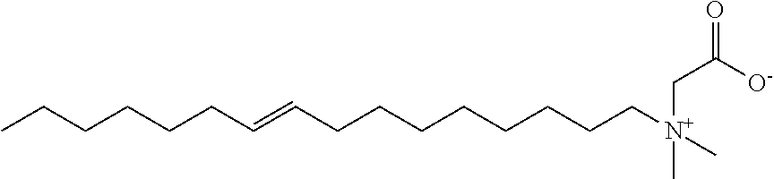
CCCCCCC=CCCCCCCCC[N+](C)(C)CC([O-])=O
